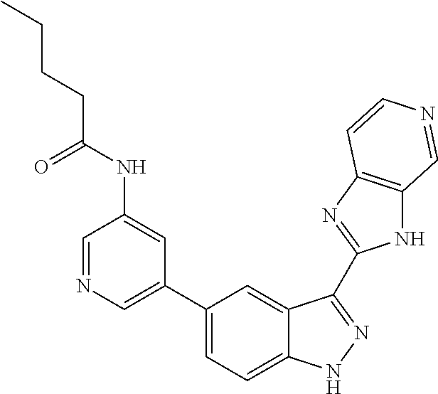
C1(C2=CN=CC(NC(CCCC)=O)=C2)=CC=C2C(=C1)C(C1=NC3=C(N1)C=NC=C3)=NN2
